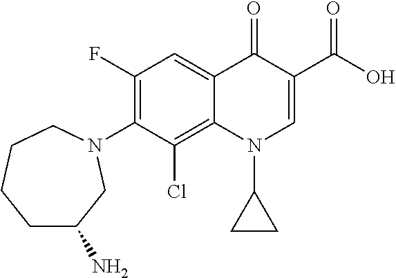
C1(F)=C(N2CC(N)CCCC2)C(Cl)=C2C(=C1)C(=O)C(C(O)=O)=CN2C1CC1
